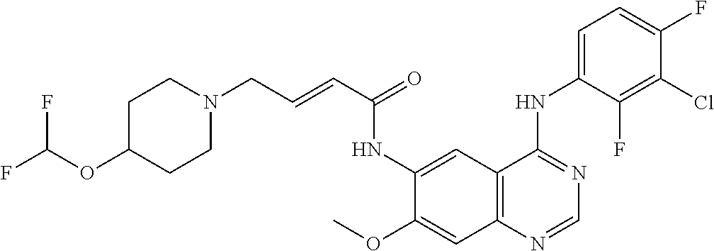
C12=C(N=CN=C1NC1=CC=C(F)C(Cl)=C1F)C=C(OC)C(NC(C=CCN1CCC(OC(F)F)CC1)=O)=C2
